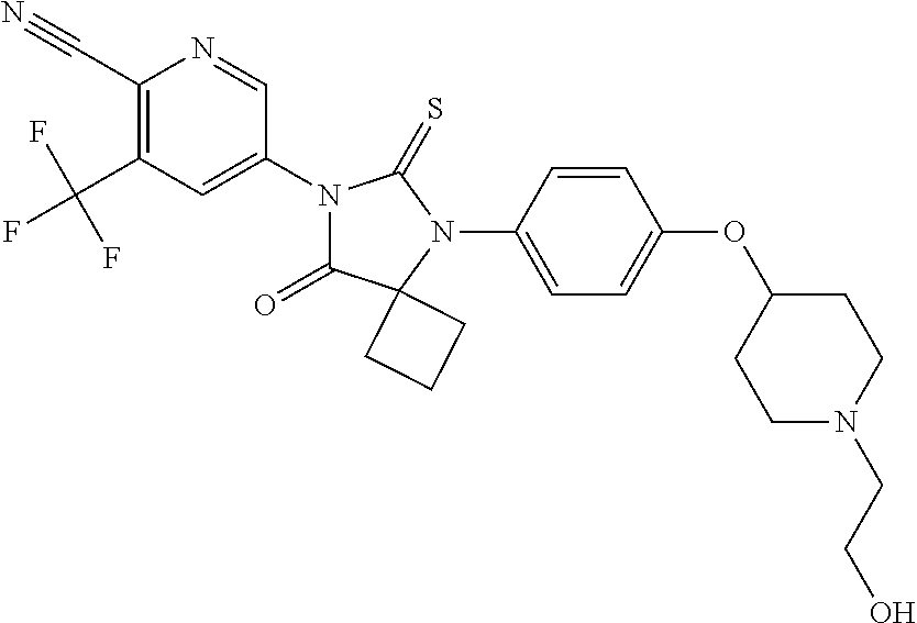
C1(C#N)=C(C(F)(F)F)C=C(N2C(=O)C3(N(C4=CC=C(OC5CCN(CCO)CC5)C=C4)C2=S)CCC3)C=N1
